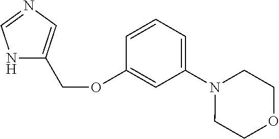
N1C(COC2=CC(N3CCOCC3)=CC=C2)=CN=C1
